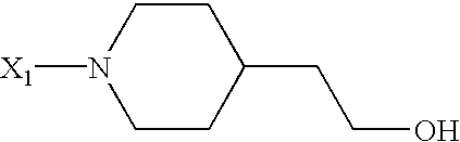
C1CC(CCO)CCN1[X1]
